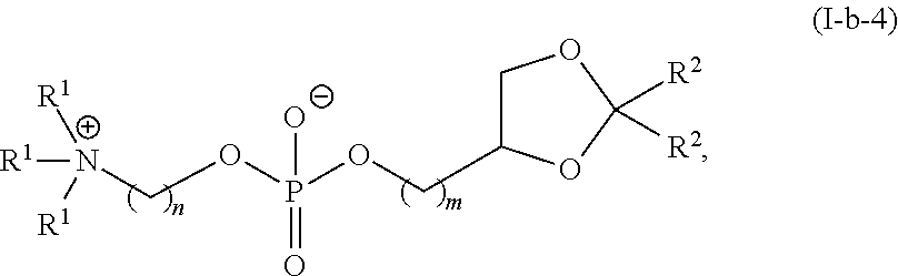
[N+]([R1])([R1])([R1])COP(OCC1COC([R2])([R2])O1)(=O)[O-]
